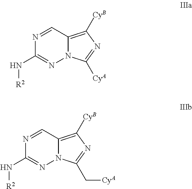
N12C(=C([CyB])N=C1[CyA])C=NC(N[R2])=N2.N12C(=C([CyB])N=C1C[CyA])C=NC(N[R2])=N2
